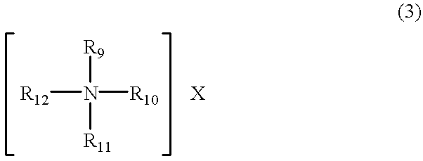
[R12]N([R10])([R9])[R11].[X]
